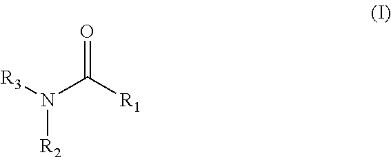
[R3]N(C([R1])=O)[R2]
